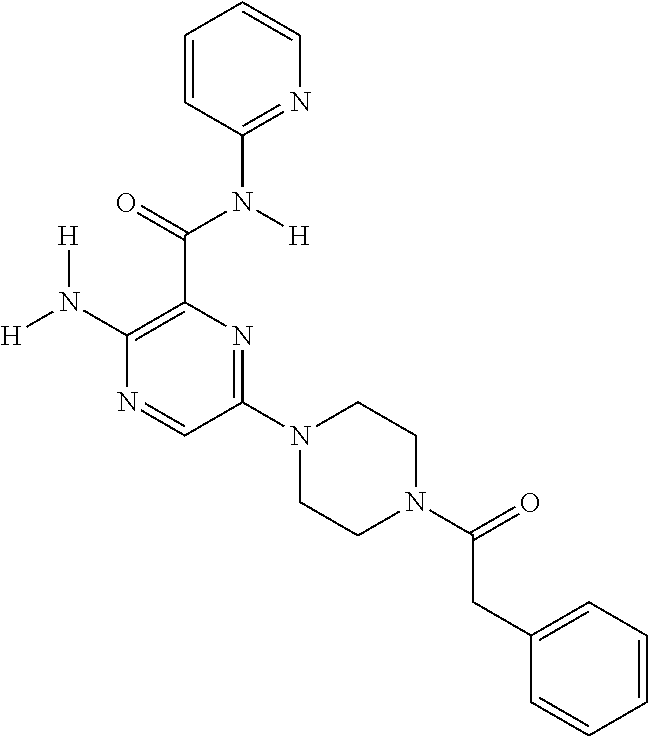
[H]N(C1=C(C(=O)N([H])C2=NC=CC=C2)N=C(N2CCN(C(=O)CC3=CC=CC=C3)CC2)C=N1)[H]
